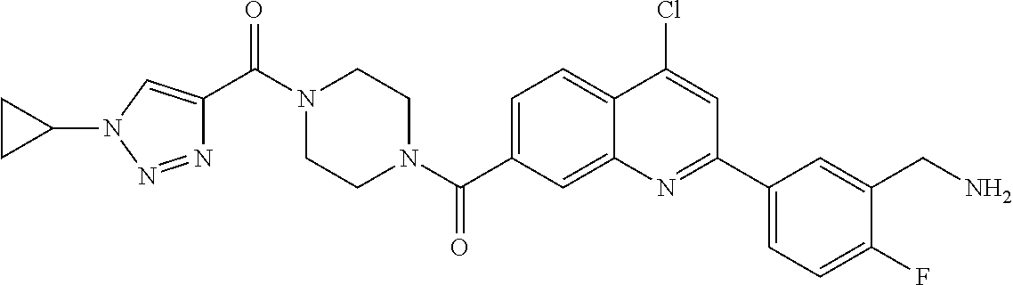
N1(C(C2=CN(C3CC3)N=N2)=O)CCN(C(=O)C2=CC=C3C(=C2)N=C(C2=CC=C(F)C(CN)=C2)C=C3Cl)CC1
